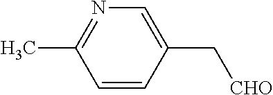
C1=CC(C[CHO])=CN=C1C
